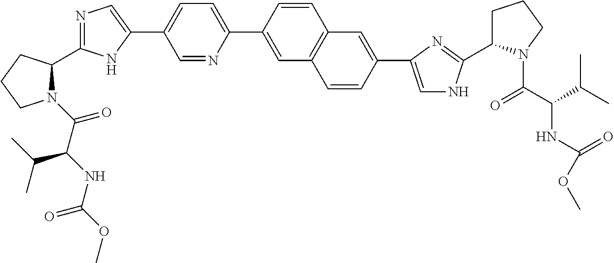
N1(C(C(C(C)C)NC(=O)OC)=O)C(C2=NC=C(C3=CC=C(C4=CC5=C(C=C4)C=C(C4=CNC(C6CCCN6C(C(C(C)C)NC(=O)OC)=O)=N4)C=C5)N=C3)N2)CCC1
